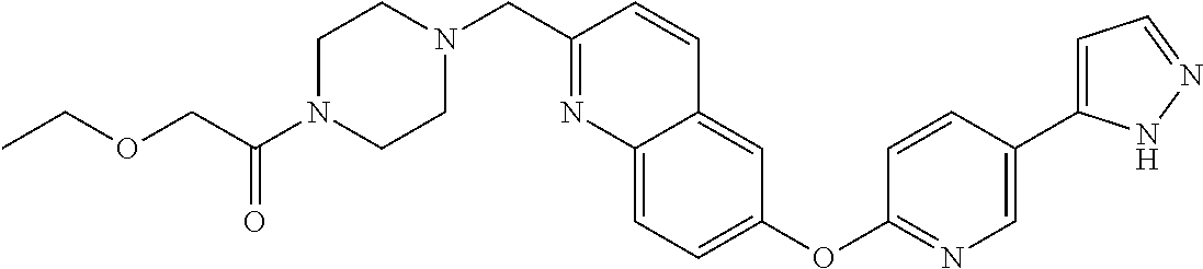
O(CC(N1CCN(CC2=NC3=CC=C(OC4=NC=C(C5=CC=NN5)C=C4)C=C3C=C2)CC1)=O)CC
